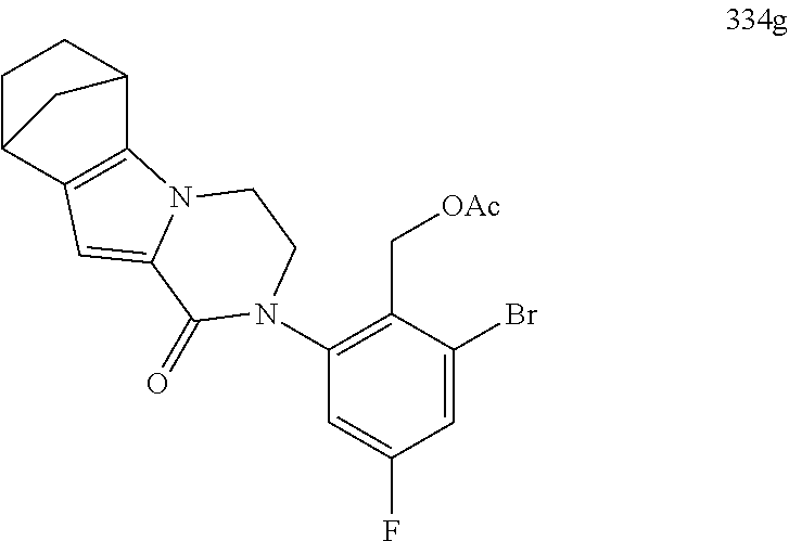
C12=C(C3CCC1C3)N1C(=C2)C(=O)N(C2=C(C[OAc])C(Br)=CC(F)=C2)CC1
